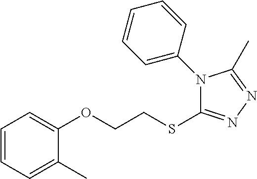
C1=CC=C(C)C(OCCSC2=NN=C(C)N2C2=CC=CC=C2)=C1
